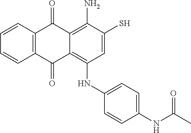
C12=C(C=CC=C1)C(=O)C1=C(N)C(S)=CC(NC3=CC=C(NC(C)=O)C=C3)=C1C2=O
